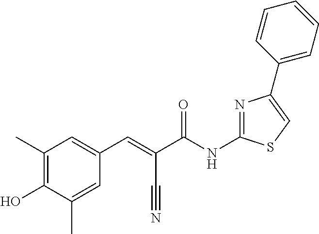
N1=C(NC(C(=CC2=CC(C)=C(O)C(C)=C2)C#N)=O)SC=C1C1=CC=CC=C1
